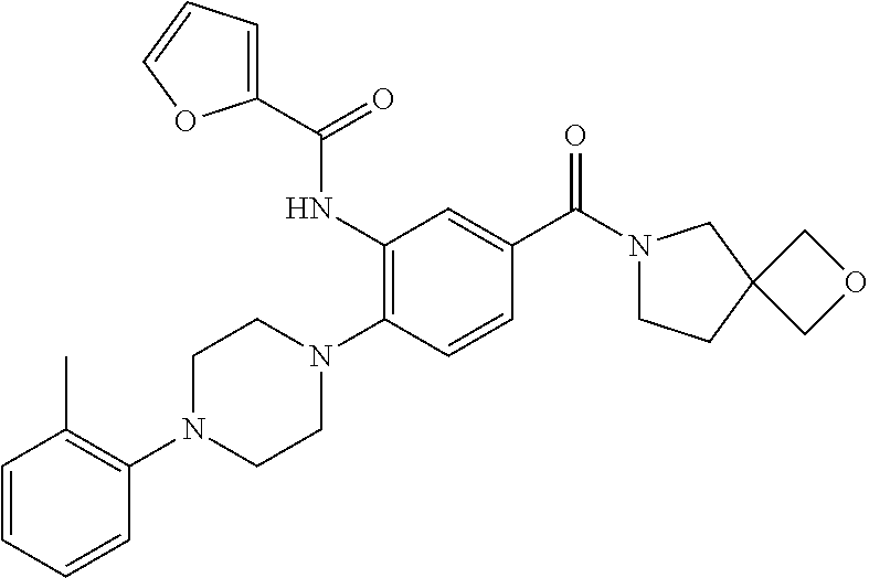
C1=CC=CC(N2CCN(C3=C(NC(C4=CC=CO4)=O)C=C(C(N4CCC5(C4)COC5)=O)C=C3)CC2)=C1C
